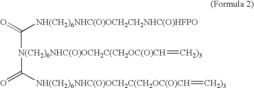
O=C([NH(CH2)6NHC(O)OCH2CH2NHC(O)HFPO])[N(CH2)6NHC(O)OCH2C(CH2OC(O)CH](=[CH2)3])C(=O)[NH(CH2)6NHC(O)OCH2C(CH2OC(O)CH]=[CH2)3]
